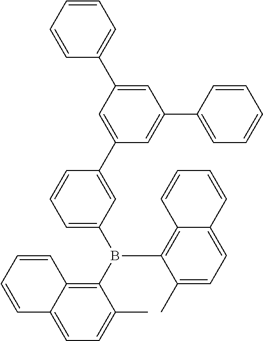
B(C1=C2C(=CC=C1C)C=CC=C2)(C1=C2C(=CC=C1C)C=CC=C2)C1=CC=CC(C2=CC(C3=CC=CC=C3)=CC(C3=CC=CC=C3)=C2)=C1
